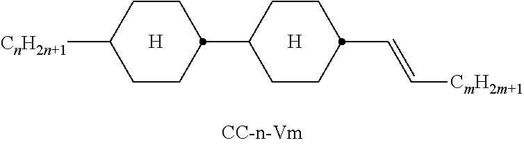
[H].C1CC(C2CCC(C=C[CmH2m+1])CC2)CCC1[CnH2n+1].[H]
